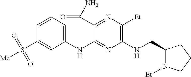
C1(NC2=NC(NCC3N([Et])CCC3)=C([Et])N=C2C(N)=O)=CC=CC(S([Me])(=O)=O)=C1
